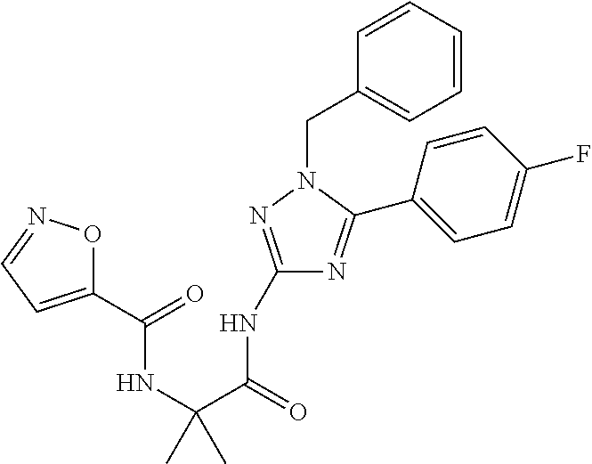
C1(NC(=O)C(C)(NC(=O)C2=CC=NO2)C)=NN(CC2=CC=CC=C2)C(C2=CC=C(F)C=C2)=N1
